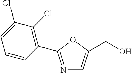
N1=C(C2=C(Cl)C(Cl)=CC=C2)OC(CO)=C1
